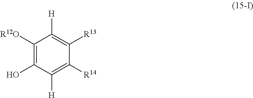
C1(O)=C([R12O])C([H])=C([R13])C([R14])=C1[H]
